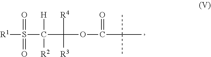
[R1]S(C(C(OC(C(C)(C)C)=O)([R4])[R3])([H])[R2])(=O)=O
